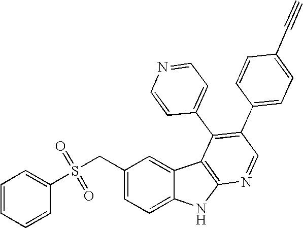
C1=CC=CC(S(CC2=CC=C3C(=C2)C2=C(N3)N=CC(C3=CC=C(C#C)C=C3)=C2C2=CC=NC=C2)(=O)=O)=C1
